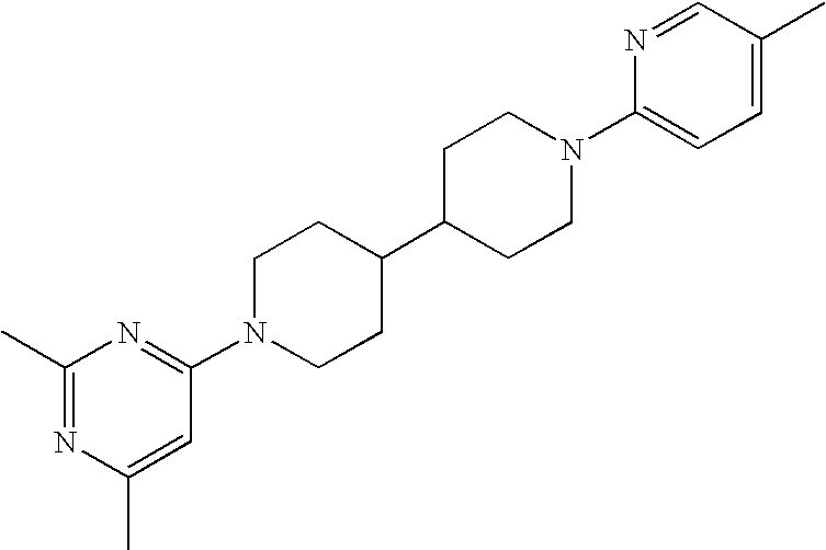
C1(C)=NC(C)=CC(N2CCC(C3CCN(C4=CC=C(C)C=N4)CC3)CC2)=N1
